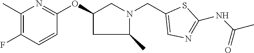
C1(C)=C(F)C=CC(OC2CC(C)N(CC3=CN=C(NC(C)=O)S3)C2)=N1
